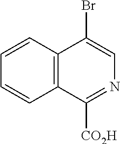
C1=CC2=C(C=C1)C([CO2H])=NC=C2Br
